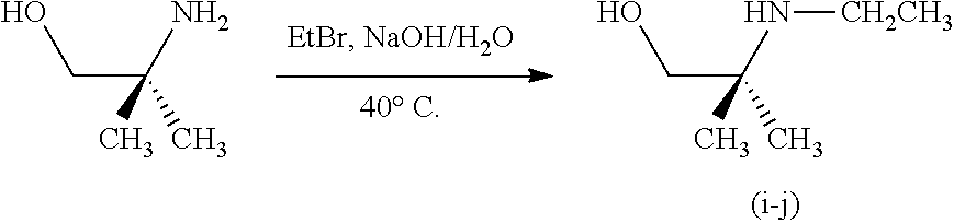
OCC(C)(N[CH2CH3])C.OCC(C)(N)C
